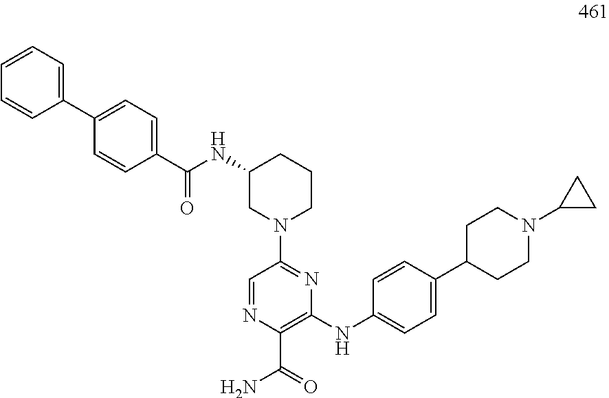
C1=NC(C(=O)N)=C(NC2=CC=C(C3CCN(C4CC4)CC3)C=C2)N=C1N1CCCC(NC(=O)C2=CC=C(C3=CC=CC=C3)C=C2)C1
